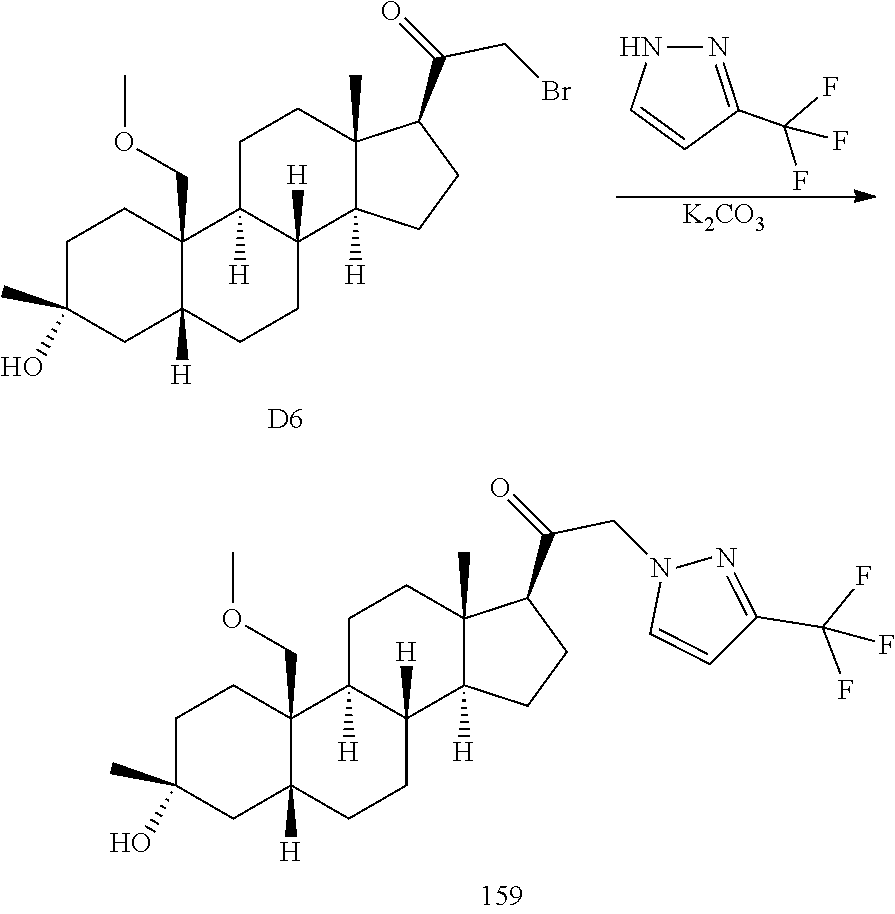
[K2CO3].C1C2([H])C(COC)(CCC1(C)O)C1([H])CCC3(C)C(C(=O)CBr)CCC3([H])C1([H])CC2.[D6].N1C=CC(C(F)(F)F)=N1.C1=CN(CC(C2C3(C)CCC4([H])C5(COC)C([H])(CC(O)(C)CC5)CCC4([H])C3([H])CC2)=O)N=C1C(F)(F)F
